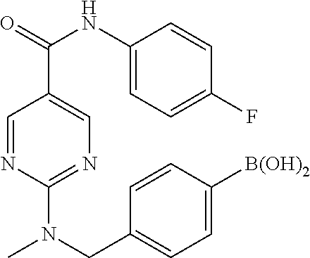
C1=NC(N(CC2=CC=C([B(OH)2])C=C2)C)=NC=C1C(=O)NC1=CC=C(F)C=C1
